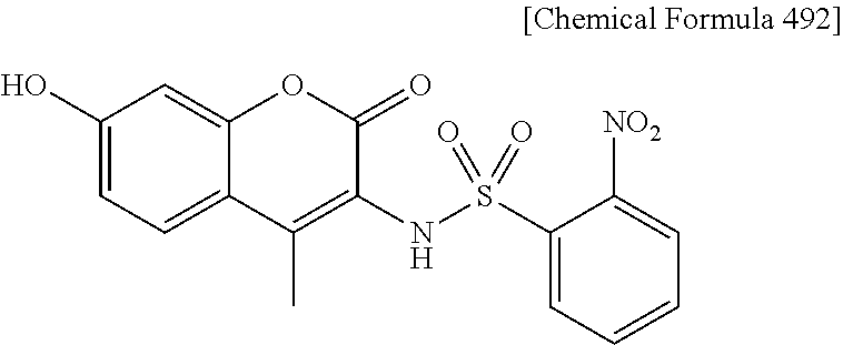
C1(O)=CC=C2C(=C1)OC(=O)C(NS(=O)(C1=CC=CC=C1[NO2])=O)=C2C
